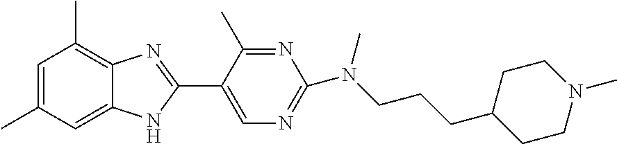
C1=C(C)C=C2C(=C1C)N=C(C1=CN=C(N(CCCC3CCN(C)CC3)C)N=C1C)N2
